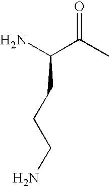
C(CCCN)(N)C(C)=O
